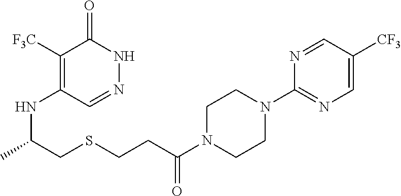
C1([F3C])=C(NC(C)CSCCC(N2CCN(C3=NC=C([CF3])C=N3)CC2)=O)C=NNC1=O
